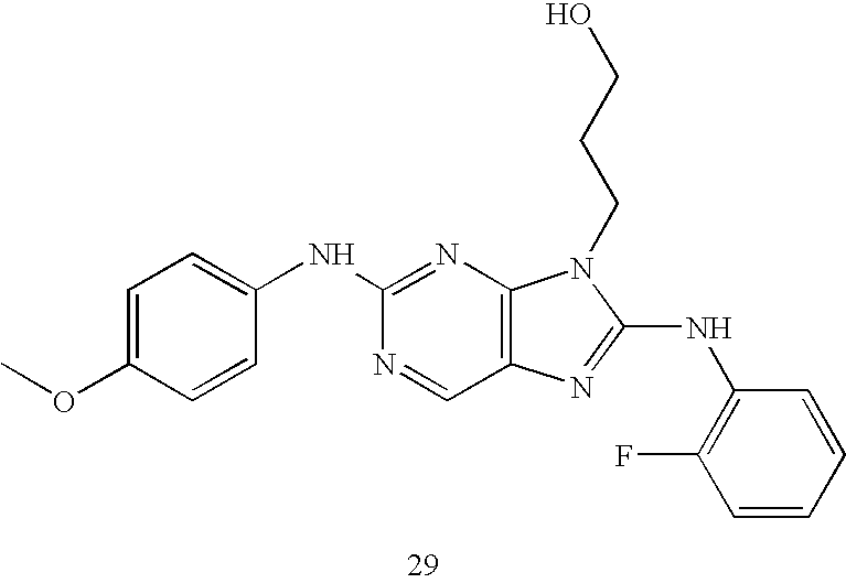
C1=C(OC)C=CC(NC2=NC3=C(C=N2)N=C(NC2=C(F)C=CC=C2)N3CCCO)=C1
